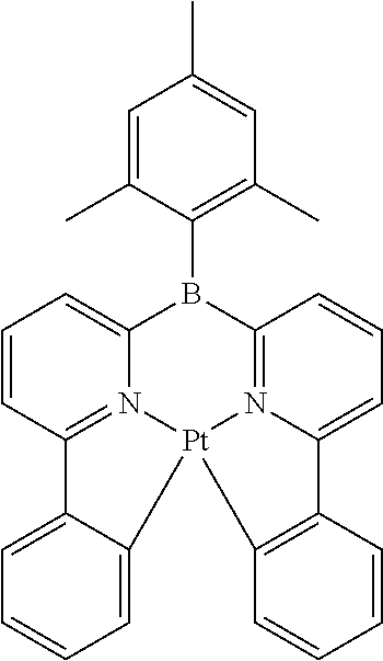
C12=CC=CC3=N1[Pt]1(N4=C(C=CC=C4B3C3=C(C)C=C(C)C=C3C)C3=CC=CC=C31)C1=C2C=CC=C1
